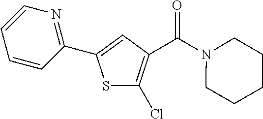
C1(C2=CC(C(N3CCCCC3)=O)=C(Cl)S2)=NC=CC=C1
